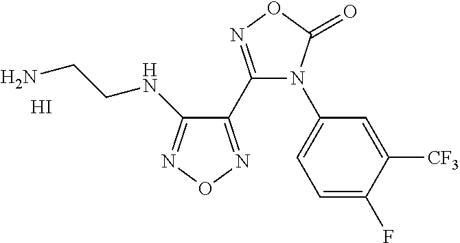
C1(C2=NON=C2NCCN)=NOC(=O)N1C1=CC=C(F)C([CF3])=C1.I
